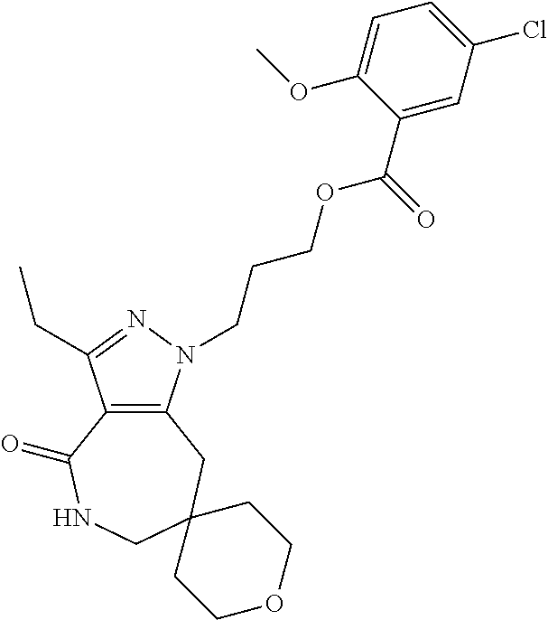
C12=C(N(CCCOC(C3=CC(Cl)=CC=C3OC)=O)N=C1CC)CC1(CNC2=O)CCOCC1
